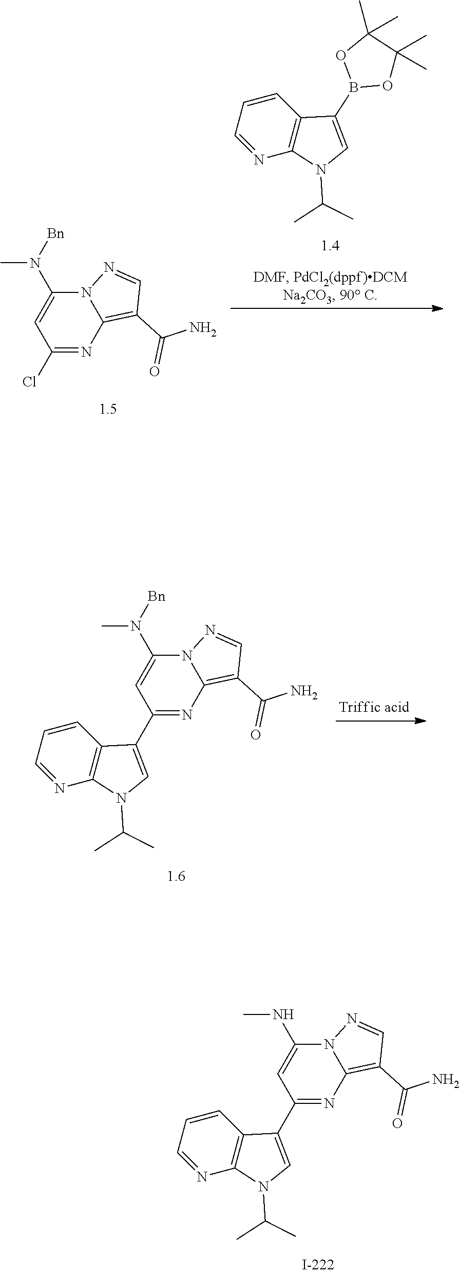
C12=C(C=CC=N1)C(B1OC(C)(C)C(C)(C)O1)=CN2C(C)C.C1(Cl)=NC2=C(C(N)=O)C=NN2C(N([Bn])C)=C1.C12=C(C=CC=N1)C(C1=NC3=C(C(N)=O)C=NN3C(N([Bn])C)=C1)=CN2C(C)C.C12=C(C=CC=N1)C(C1=NC3=C(C(N)=O)C=NN3C(NC)=C1)=CN2C(C)C
